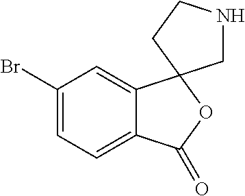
C1(Br)=CC=C2C(=C1)C1(OC2=O)CNCC1
